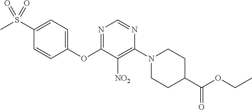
C1(S(C)(=O)=O)=CC=C(OC2=NC=NC(N3CCC(C(OCC)=O)CC3)=C2[NO2])C=C1
